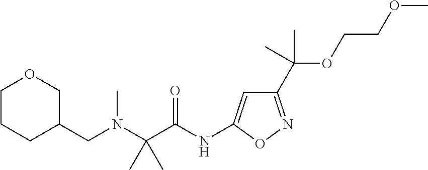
N(C(C(N(CC1COCCC1)C)(C)C)=O)C1=CC(C(OCCOC)(C)C)=NO1
